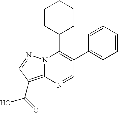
N1=CC(C2=CC=CC=C2)=C(C2CCCCC2)N2C1=C(C(O)=O)C=N2
